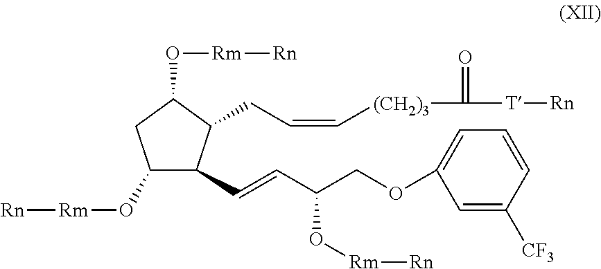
C1(O[Rm][Rn])CC(O[Rm][Rn])C(CC=C[(CH2)3]C(=O)[T][Rn])C1C=CC(COC1=CC=CC([CF3])=C1)O[Rm][Rn]
